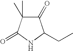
N1C(CC)C(=O)C(C)(C)C1=O
